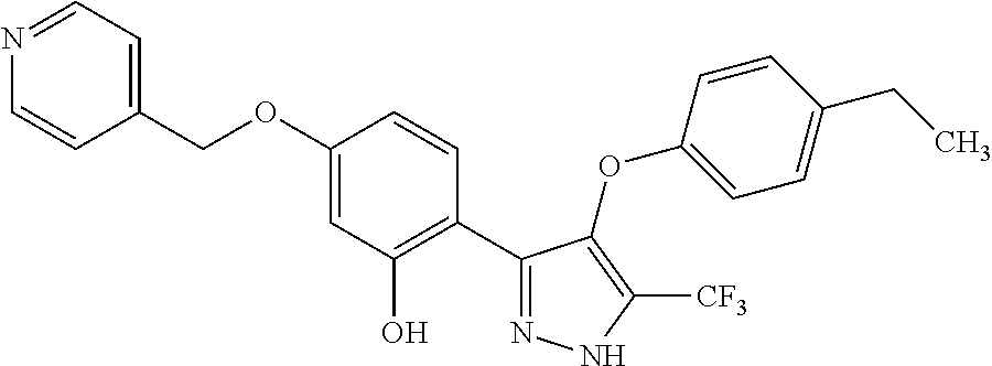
C1=C(COC2=CC(O)=C(C3=NNC([CF3])=C3OC3=CC=C(CC)C=C3)C=C2)C=CN=C1
